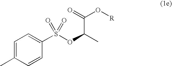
C1=C(C)C=CC(S(OC(C(=O)O[R])C)(=O)=O)=C1
